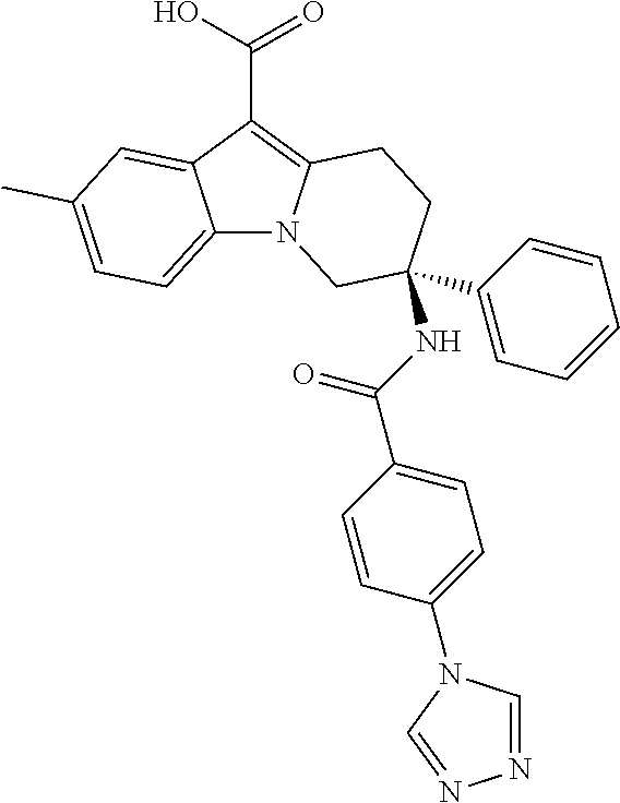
C12=CC=C(C)C=C1C(C(=O)O)=C1N2CC(C2=CC=CC=C2)(NC(C2=CC=C(N3C=NN=C3)C=C2)=O)CC1
